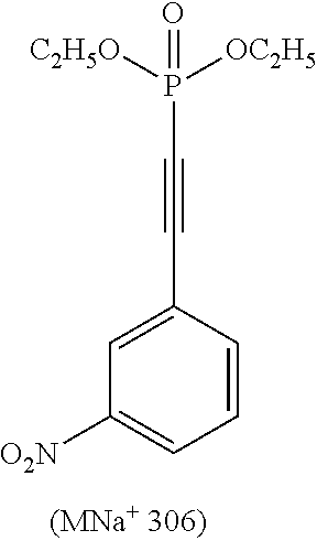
C1=CC(C#CP([OC2H5])([C2H5O])=O)=CC([O2N])=C1
